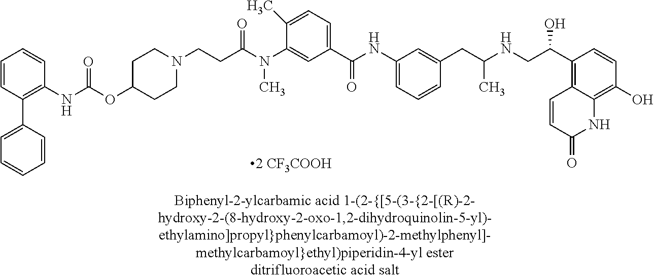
N(C)(C(CCN1CCC(OC(NC2=C(C3=CC=CC=C3)C=CC=C2)=O)CC1)=O)C1=CC(C(=O)NC2=CC=CC(CC(NCC(C3=C4C=CC(=O)NC4=C(O)C=C3)O)C)=C2)=CC=C1C
